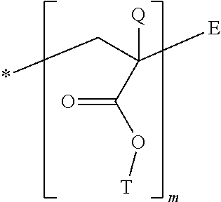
*CC([E])([Q])C(O[T])=O
